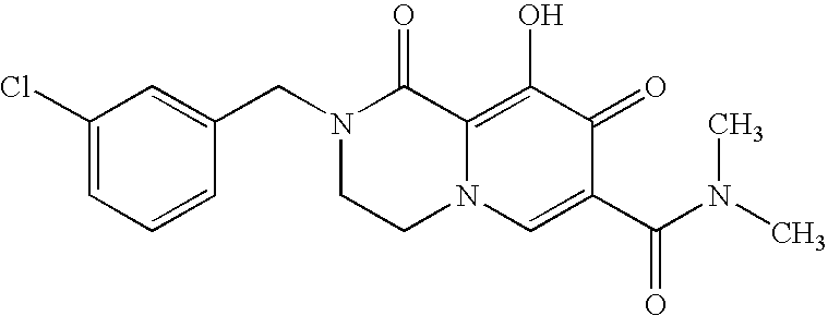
C1(Cl)=CC=CC(CN2CCN3C(=C(O)C(=O)C(C(=O)N(C)C)=C3)C2=O)=C1
